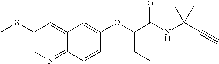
C1(SC)=CN=C2C(=C1)C=C(OC(C(NC(C#C)(C)C)=O)CC)C=C2
